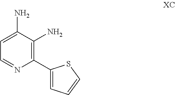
NC1=CC=NC(C2=CC=CS2)=C1N
